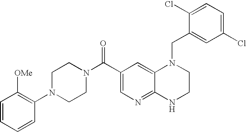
C12=NC=C(C(N3CCN(C4=C([OMe])C=CC=C4)CC3)=O)C=C1N(CC1=CC(Cl)=CC=C1Cl)CCN2
